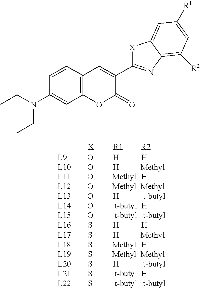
CCN(C1=CC2=C(C=C1)C=C(C1=NC3=C([R2])C=C([R1])C=C3[X]1)C(=O)O2)CC.O.[H].[H].O.[H].[Methyl].O.[Methyl].[H].O.[Methyl].[Methyl].O.[H].[t-butyl].O.[t-butyl].[H].O.[t-butyl].[t-butyl].S.[H].[H].S.[H].[Methyl].S.[Methyl].[H].S.[Methyl].[Methyl].S.[H].[t-butyl].S.[t-butyl].[H].S.[t-butyl].[t-butyl]
